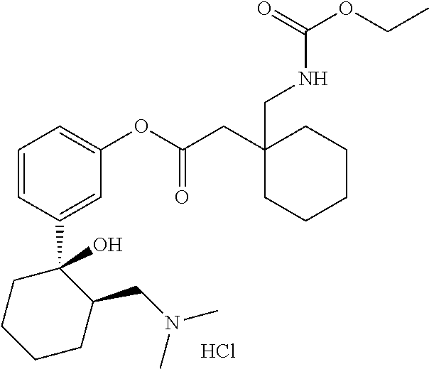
C1(C2(O)CCCCC2CN(C)C)=CC(OC(CC2(CNC(OCC)=O)CCCCC2)=O)=CC=C1.Cl
